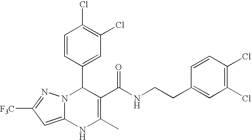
C1=CC(C2N3C(=CC([F3C])=N3)NC(C)=C2C(NCCC2=CC(Cl)=C(Cl)C=C2)=O)=CC(Cl)=C1Cl
